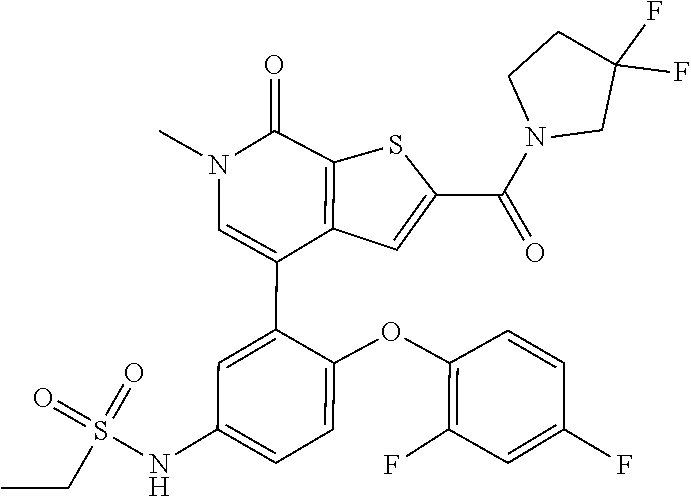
C1(F)=C(OC2=CC=C(NS(CC)(=O)=O)C=C2C2=CN(C)C(=O)C3=C2C=C(C(N2CC(F)(F)CC2)=O)S3)C=CC(F)=C1
